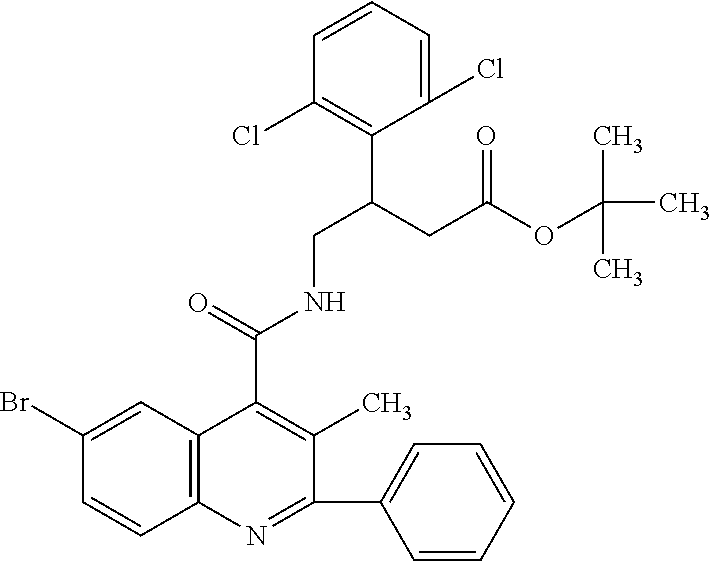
C1(C2=CC=CC=C2)=NC2=C(C(C(=O)NCC(CC(OC(C)(C)C)=O)C3=C(Cl)C=CC=C3Cl)=C1C)C=C(Br)C=C2
